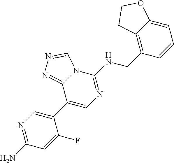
C1(C2=CN=C(NCC3=C4C(=CC=C3)OCC4)N3C2=NN=C3)=CN=C(N)C=C1F
